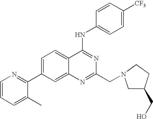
C1=CC=C(C)C(C2=CC=C3C(=C2)N=C(CN2CC(CO)CC2)N=C3NC2=CC=C([CF3])C=C2)=N1
